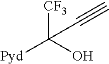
[CF3]C(O)([Pyd])C#C
